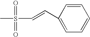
CS(C=CC1=CC=CC=C1)(=O)=O
